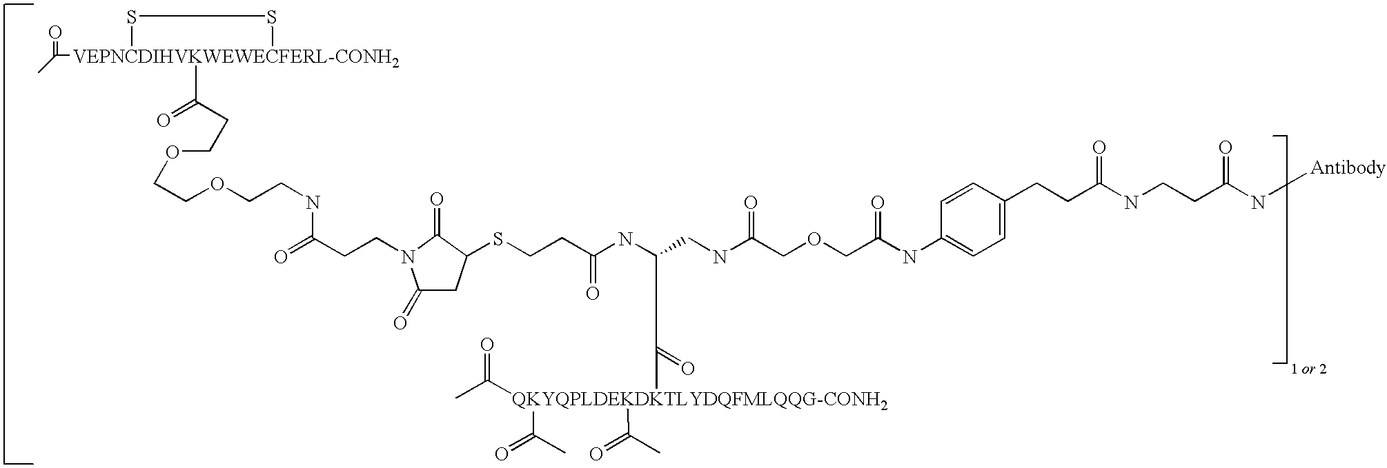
C1(=O)CC(SCCC(NC(CNC(COCC(NC2=CC=C(CCC(NCCC(=O)N[Antibody])=O)C=C2)=O)=O)C(=O)[QKYQPLDEKDKTLYDQFMLQQG-CONH2](C(C)=O)(C(=O)C)C(=O)C)=O)C(=O)N1CCC(=O)NCCOCCOCCC([VEPNCDIHVKWEWECFERL-CONH2]1(C(=O)C)SS1)=O
